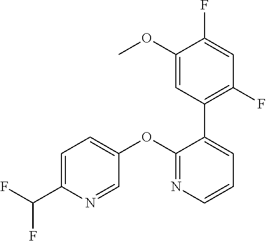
C1=C(C(F)F)N=CC(OC2=NC=CC=C2C2=C(F)C=C(F)C(OC)=C2)=C1
